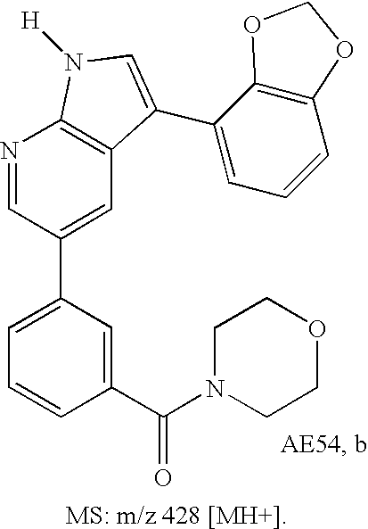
C1=C(C2=CC3=C(N=C2)N([H])C=C3C2=CC=CC3=C2OCO3)C=C(C(N2CCOCC2)=O)C=C1
